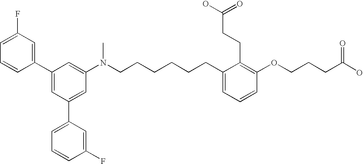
C1(C2=CC(F)=CC=C2)=CC(C2=CC=CC(F)=C2)=CC(N(CCCCCCC2=CC=CC(OCCCC(O)=O)=C2CCC(O)=O)C)=C1
